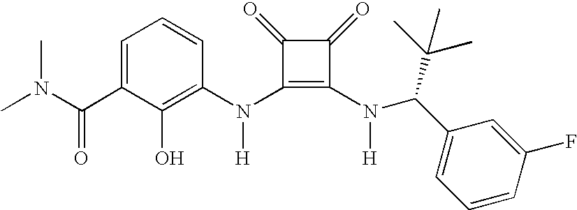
CN(C(C1=CC=CC(N(C2=C(N([H])C(C3=CC=CC(F)=C3)C(C)(C)C)C(=O)C2=O)[H])=C1O)=O)C
